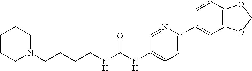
C1CCN(CCCCNC(NC2=CC=C(C3=CC4=C(C=C3)OCO4)N=C2)=O)CC1
